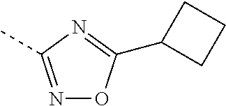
N1=C(C)N=C(C2CCC2)O1
